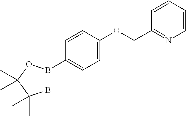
C1=CC(OCC2=NC=CC=C2)=CC=C1B1BC(C)(C)C(C)(C)O1
